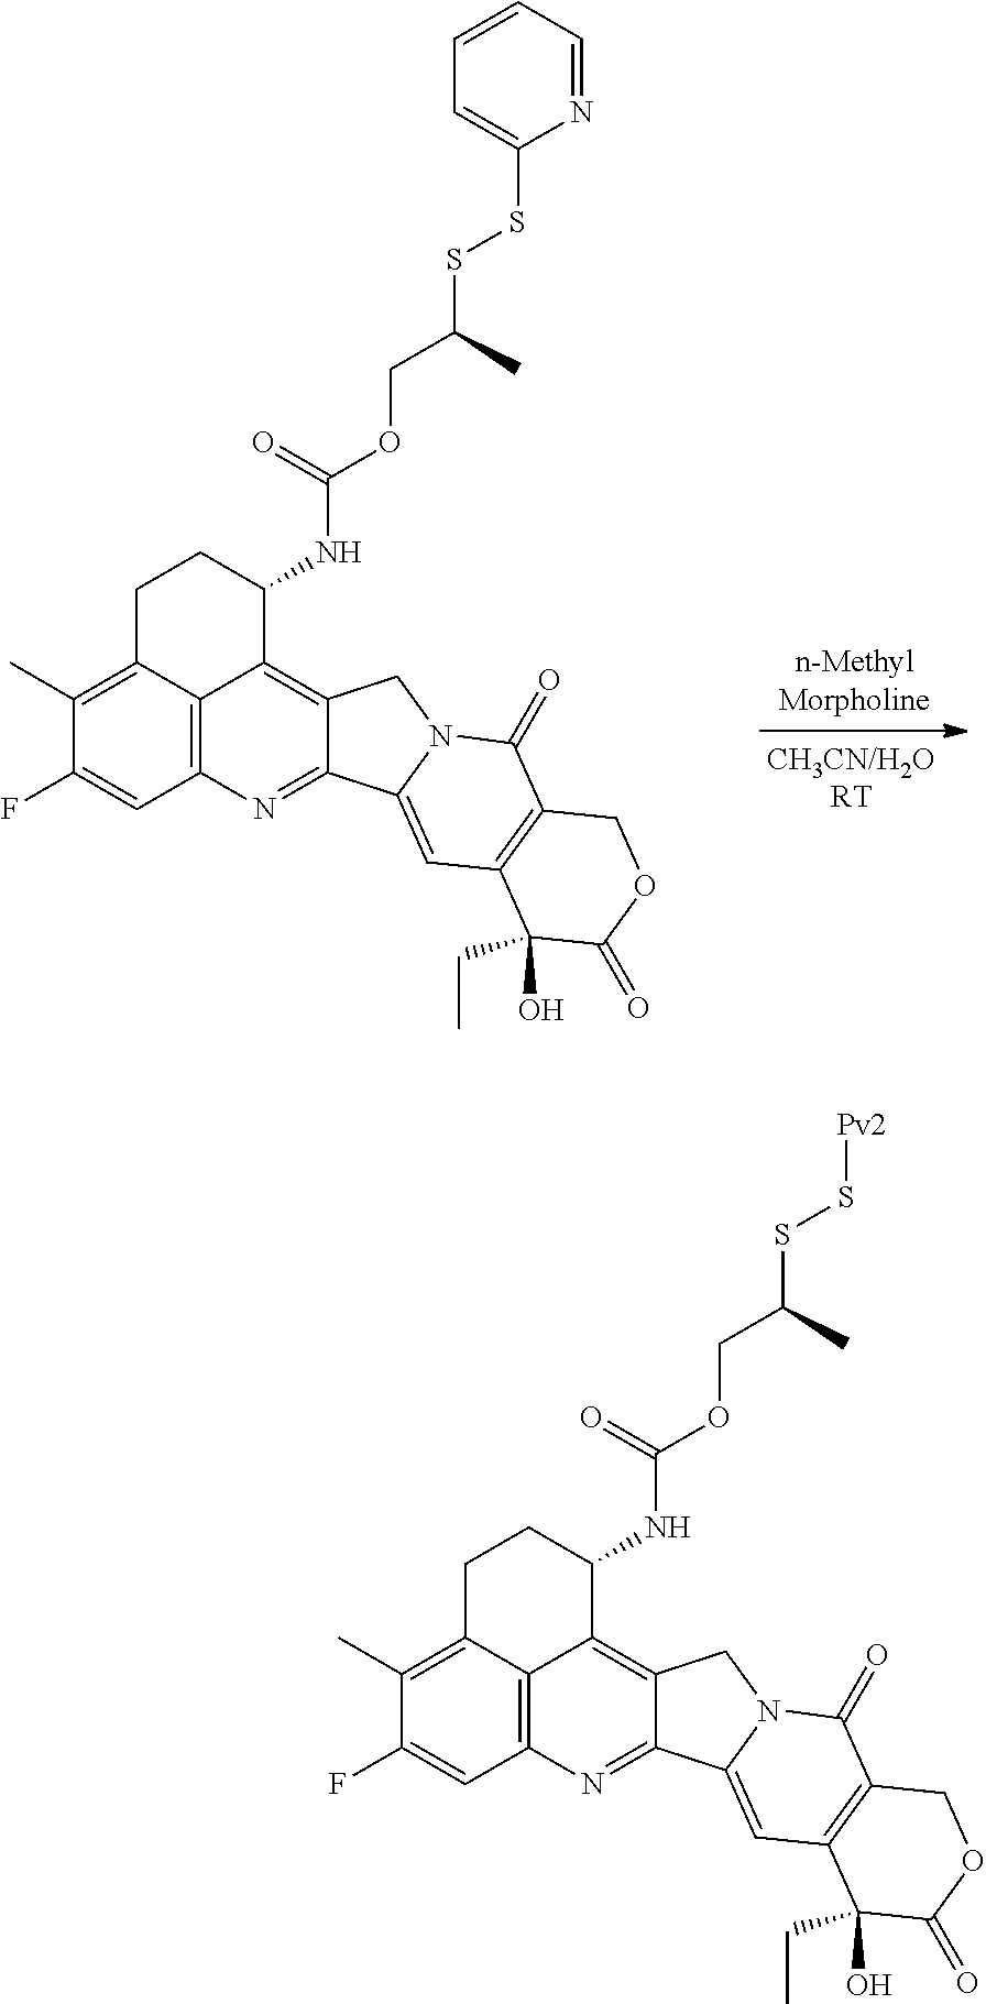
C12=C3C(=C(C)C(F)=C1)CCC(NC(=O)OCC(SSC1=CC=CC=N1)C)C3=C1C(=N2)C2=CC3=C(C(=O)N2C1)COC(=O)C3(O)CC.C12=C3C(=C(C)C(F)=C1)CCC(NC(=O)OCC(SS[Pv2])C)C3=C1C(=N2)C2=CC3=C(C(=O)N2C1)COC(=O)C3(O)CC
